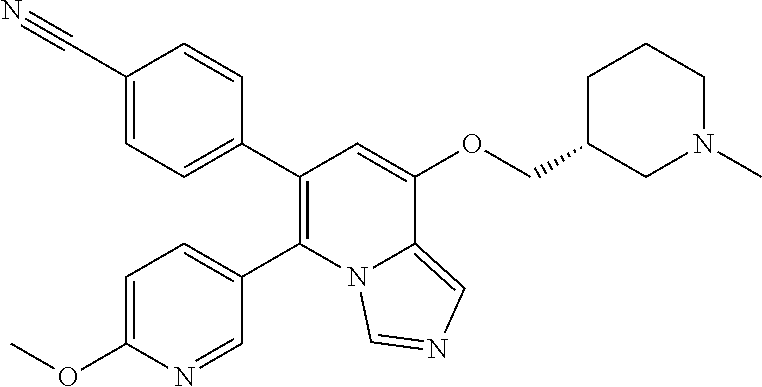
C1(C2=CC=C(C#N)C=C2)=C(C2=CC=C(OC)N=C2)N2C(=CN=C2)C(OCC2CN(C)CCC2)=C1
